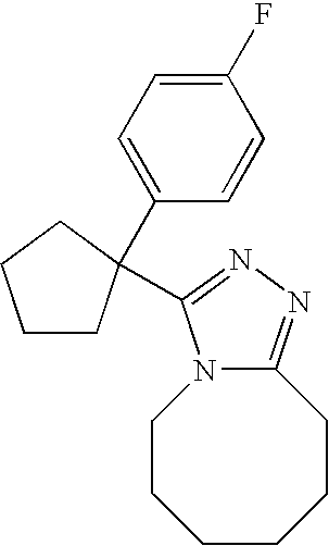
C1CC(C2=CC=C(F)C=C2)(C2=NN=C3N2CCCCCC3)CC1
